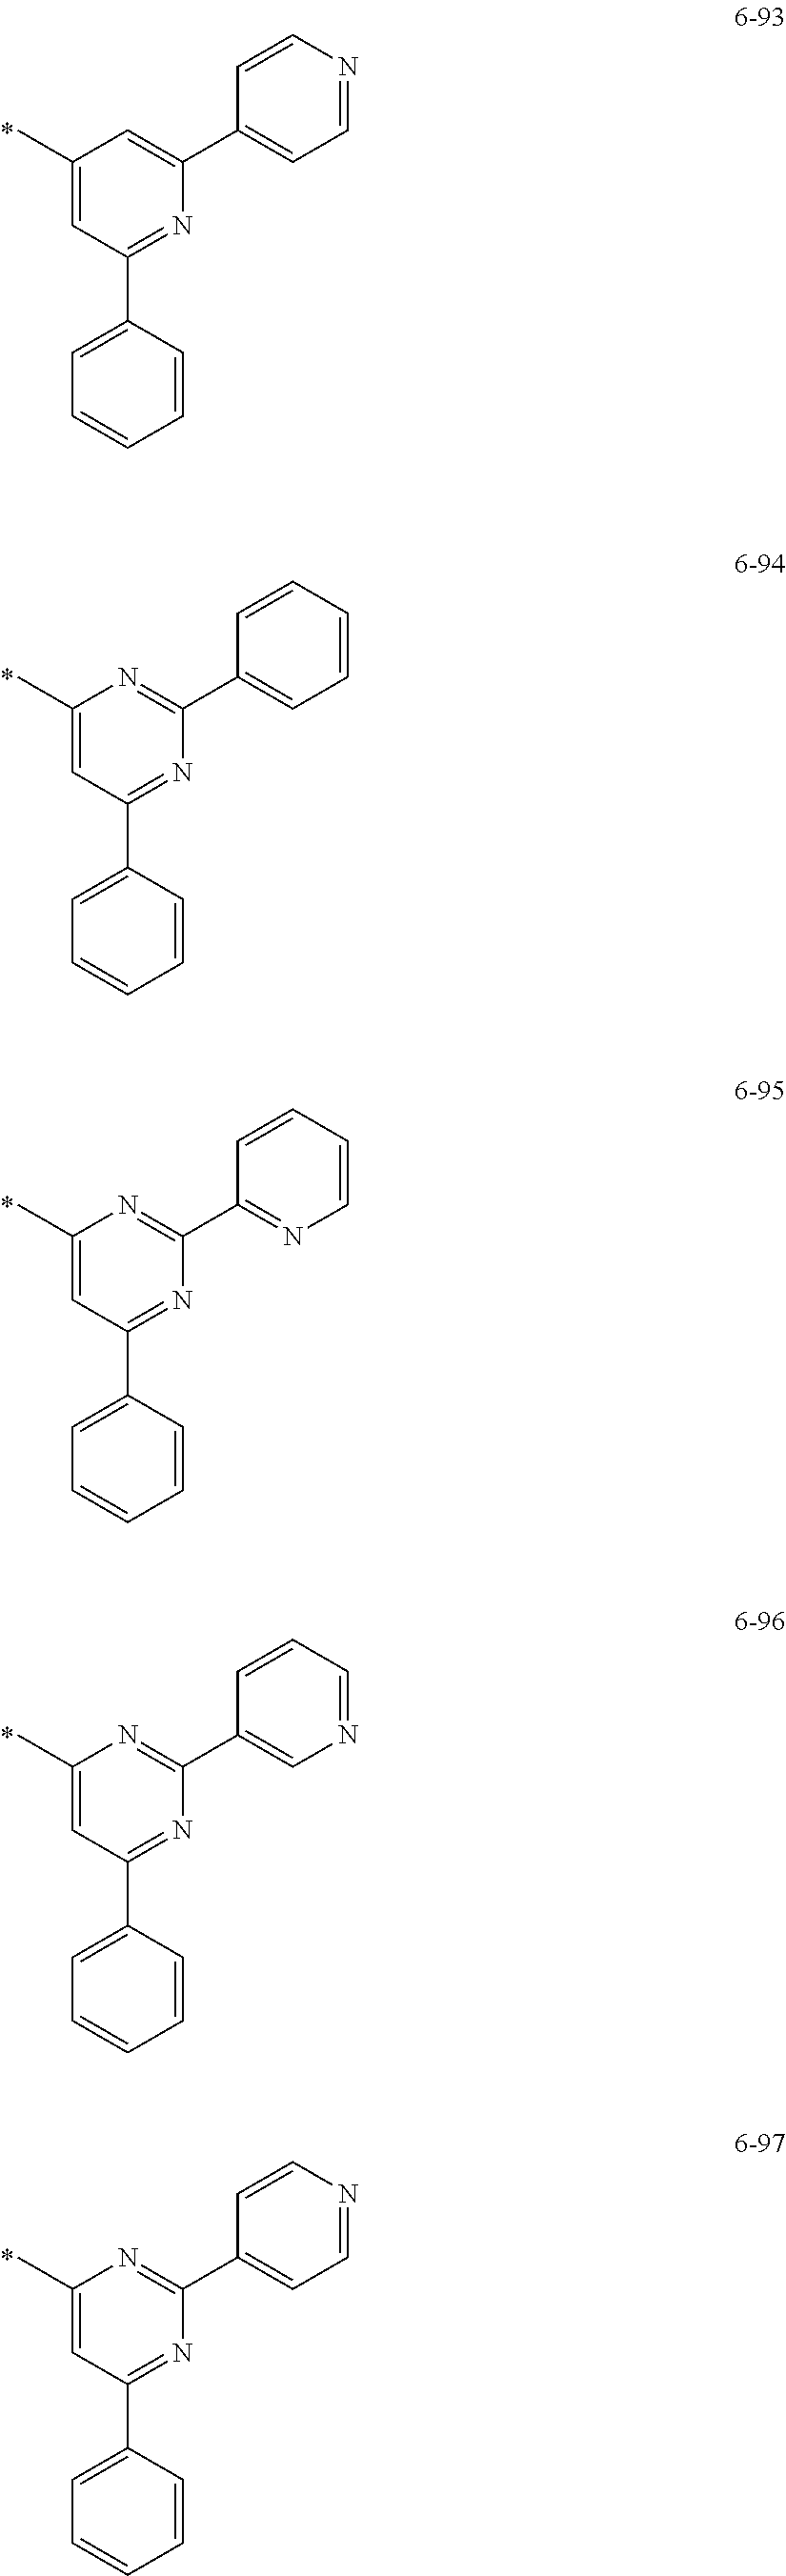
C1(C)=CC(C2=CC=CC=C2)=NC(C2=CC=NC=C2)=C1.C1(C)=CC(C2=CC=CC=C2)=NC(C2=CC=CC=C2)=N1.C1(C)=CC(C2=CC=CC=C2)=NC(C2=NC=CC=C2)=N1.C1(C)=CC(C2=CC=CC=C2)=NC(C2=CN=CC=C2)=N1.C1(C)=CC(C2=CC=CC=C2)=NC(C2=CC=NC=C2)=N1
